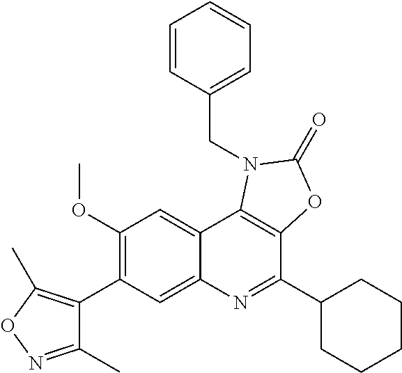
C1(C2=C(OC)C=C3C(=C2)N=C(C2CCCCC2)C2=C3N(CC3=CC=CC=C3)C(=O)O2)=C(C)ON=C1C
